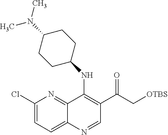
C1(Cl)=CC=C2C(=N1)C(NC1CCC(N(C)C)CC1)=C(C(=O)C[OTBS])C=N2
